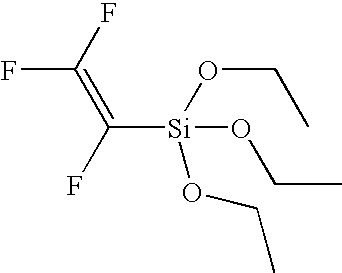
[Si](C(=C(F)F)F)(OCC)(OCC)OCC
